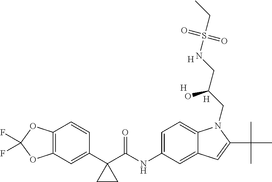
C12=C(C=C(C3(C(NC4=CC=C5C(=C4)C=C(C(C)(C)C)N5CC(CNS(CC)(=O)=O)O)=O)CC3)C=C1)OC(F)(F)O2.[H].[H].[H]
